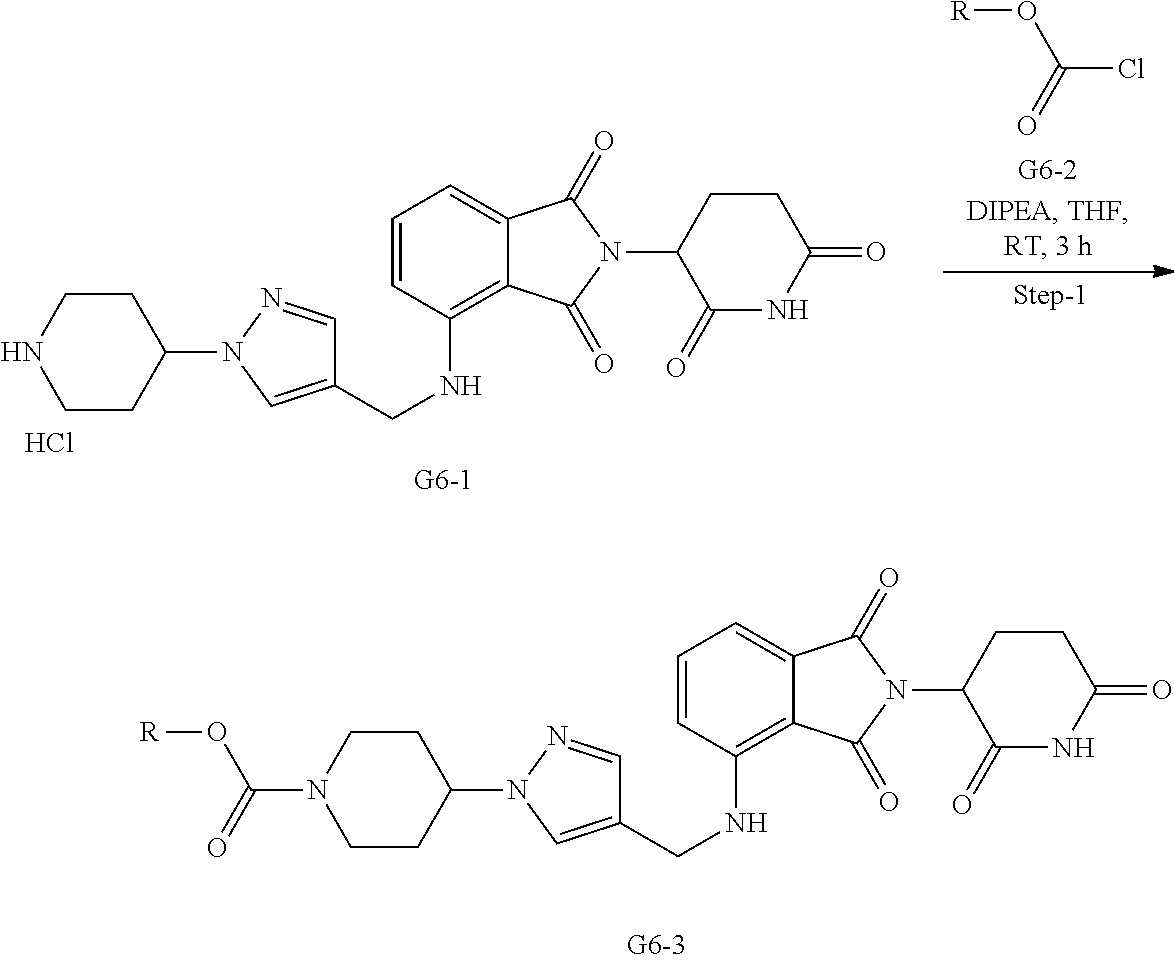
C1=CC(NCC2=CN(C3CCN(C(=O)O[R])CC3)N=C2)=C2C(=C1)C(=O)N(C1C(=O)NC(=O)CC1)C2=O.[R]OC(Cl)=O.C1=CC(NCC2=CN(C3CCNCC3)N=C2)=C2C(=C1)C(=O)N(C1C(=O)NC(=O)CC1)C2=O.Cl
